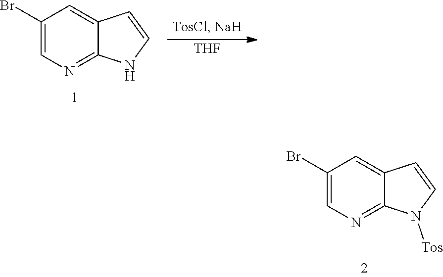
C1=CNC2=NC=C(Br)C=C12.[THF].C1=CN([Tos])C2=NC=C(Br)C=C12
